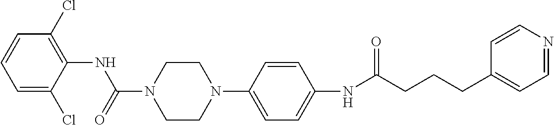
C1(Cl)=C(NC(N2CCN(C3=CC=C(NC(CCCC4=CC=NC=C4)=O)C=C3)CC2)=O)C(Cl)=CC=C1
